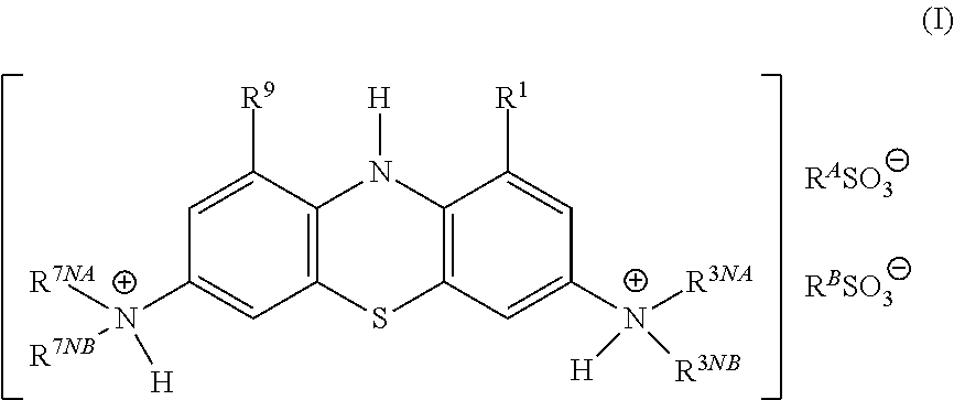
C1=C([R9])C2=C(C=C1[N+]([R7NA])([R7NB])[H])SC1=C(N2[H])C([R1])=CC([N+]([R3NA])([R3NB])[H])=C1
